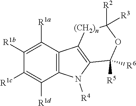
C12=C(C([R1a])=C([R1b])C([R1c])=C1[R1d])C1=C(N2[R4])C([R5])([R6])OC([R2])([R3])[(CH2)n]1
